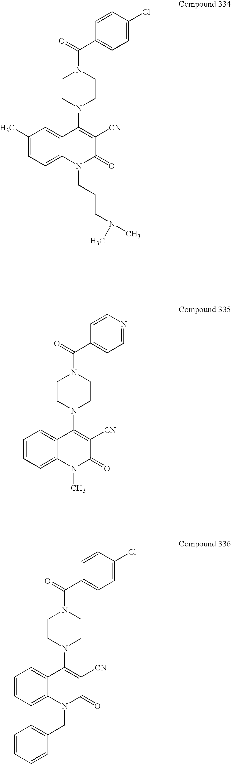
C(=O)(N1CCN(C2=C([CN])C(=O)N(CCCN(C)C)C3=CC=C(C)C=C23)CC1)C1=CC=C(Cl)C=C1.C(=O)(N1CCN(C2=C([CN])C(=O)N(C)C3=CC=CC=C23)CC1)C1=CC=NC=C1.C(=O)(N1CCN(C2=C([CN])C(=O)N(CC3=CC=CC=C3)C3=CC=CC=C23)CC1)C1=CC=C(Cl)C=C1
